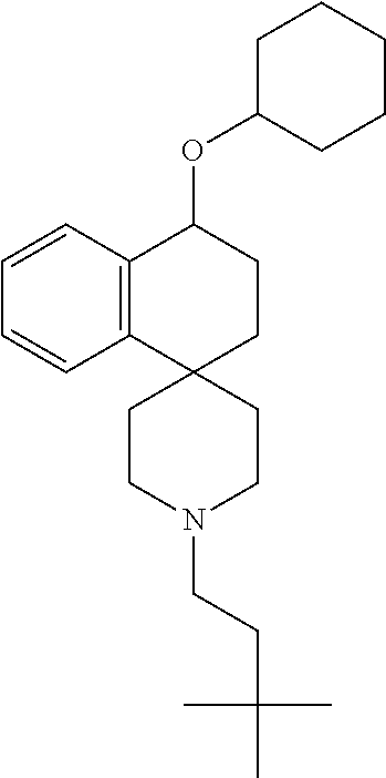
C12=C(C=CC=C1)C(OC1CCCCC1)CCC21CCN(CCC(C)(C)C)CC1
